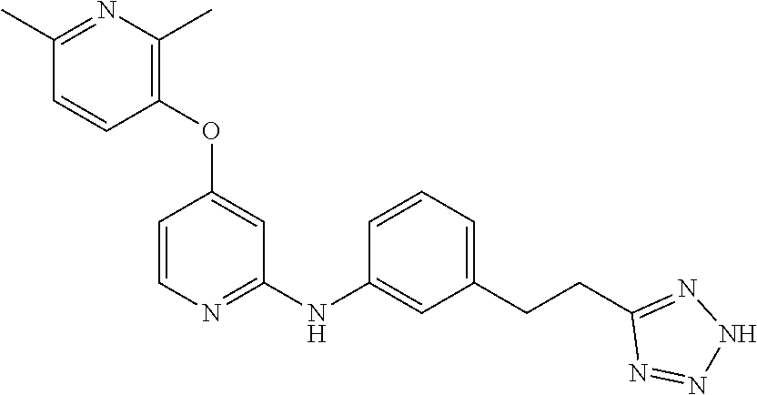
N1N=C(CCC2=CC=CC(NC3=NC=CC(OC4=C(C)N=C(C)C=C4)=C3)=C2)N=N1
